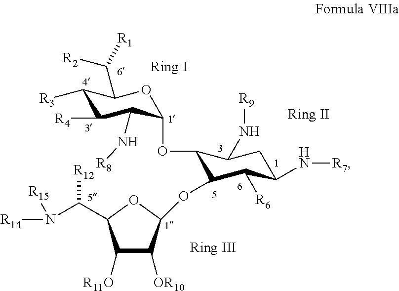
C1(OC2C(OC3C([OR10])C([R11O])C(C(N([R14])[R15])[R12])O3)C([R6])C(N[R7])CC2N[R9])C(N[R8])C([R4])C([R3])C(C([R1])[R2])O1
